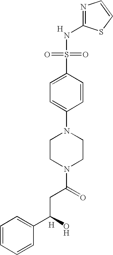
C1=CC=CC(C(CC(N2CCN(C3=CC=C(S(=O)(=O)NC4=NC=CS4)C=C3)CC2)=O)O)=C1.[H].[H]
